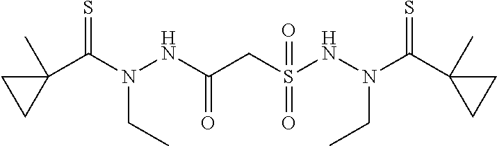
C1(C(N(NC(CS(NN(C(C2(C)CC2)=S)CC)(=O)=O)=O)CC)=S)(C)CC1
